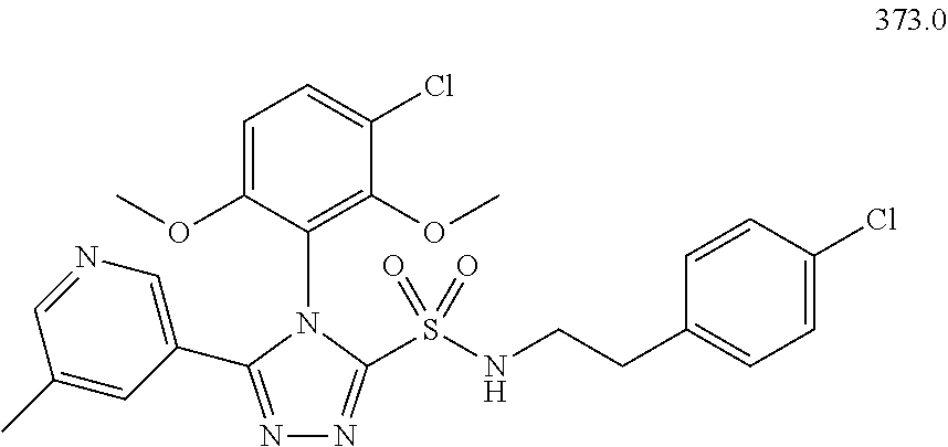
N1=C(C2=CN=CC(C)=C2)N(C2=C(OC)C(Cl)=CC=C2OC)C(S(NCCC2=CC=C(Cl)C=C2)(=O)=O)=N1
